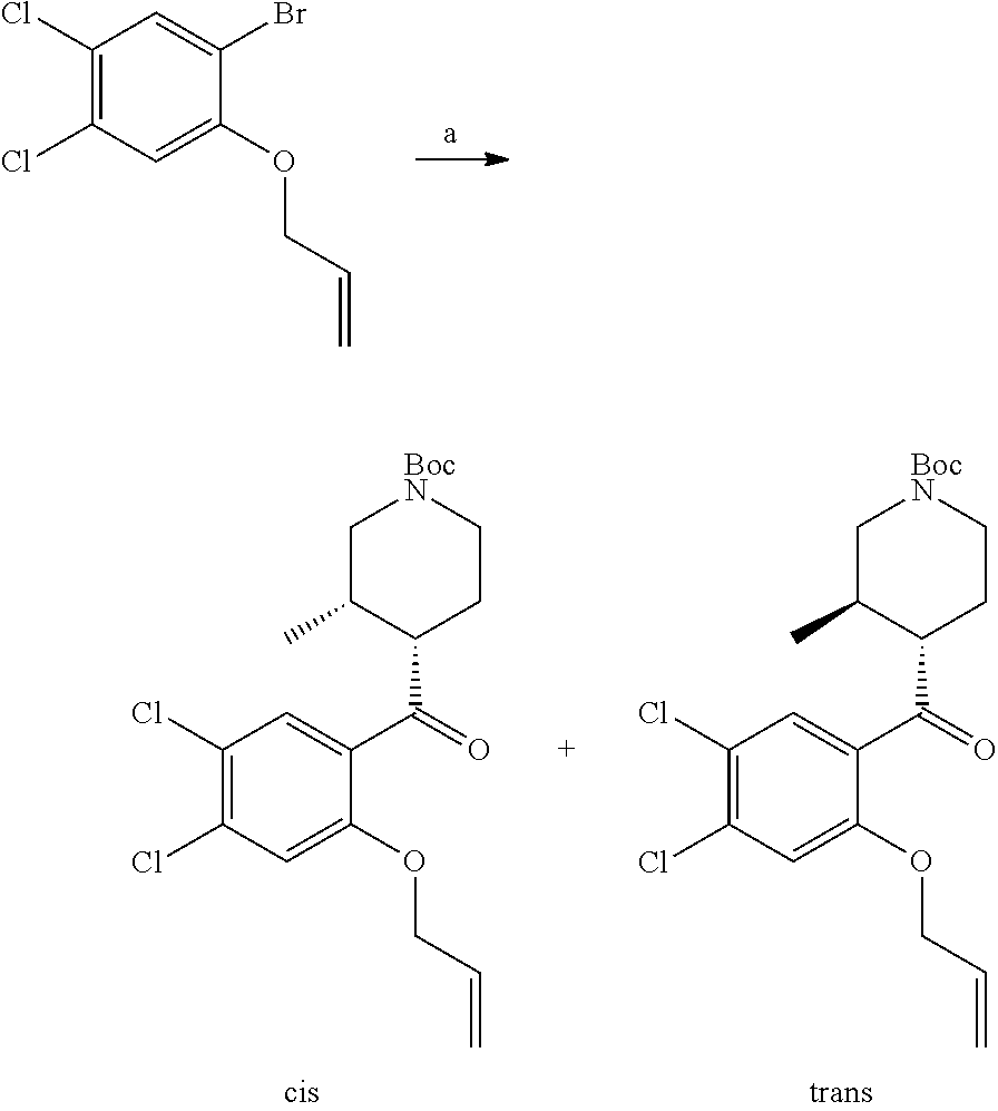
C1=C(Br)C(OCC=C)=CC(Cl)=C1Cl.C1(C(=O)C2C(C)C[BocN]CC2)=CC(Cl)=C(Cl)C=C1OCC=C.C1(C(=O)C2C(C)C[BocN]CC2)=CC(Cl)=C(Cl)C=C1OCC=C
